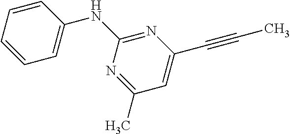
N1=C(NC2=CC=CC=C2)N=C(C)C=C1C#CC
